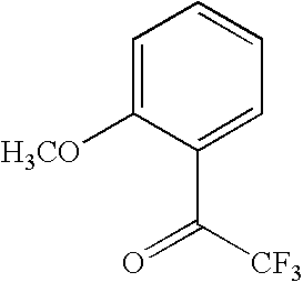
C1=C([H3CO])C(C([CF3])=O)=CC=C1
